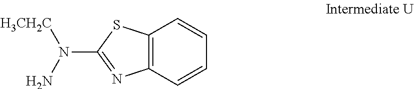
C12=C(C=CC=C1)SC(N(N)[H3CH2C])=N2
